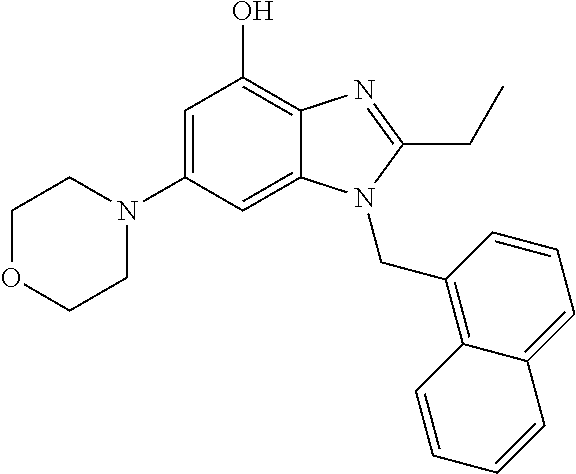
C1=C(N2CCOCC2)C=C2C(=C1O)N=C(CC)N2CC1=C2C(=CC=C1)C=CC=C2
